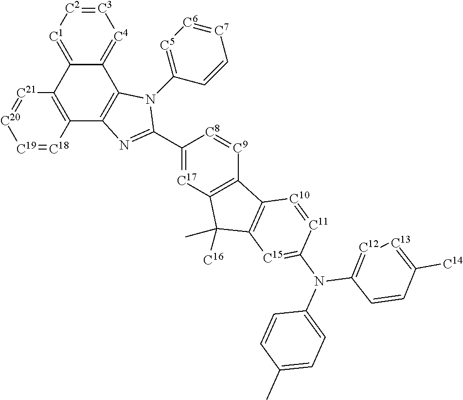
N1(C2=[C5][C6]=[C7]C=C2)C2=C(N=C1C1=[C17]C3=C([C9]=[C8]1)C1=C(C3([C16])C)[C15]=C(N(C3=[C12][C13]=C([C14])C=C3)C3=CC=C(C)C=C3)[C11]=[C10]1)C1=C(C3=[C1][C2]=[C3][C4]=C23)[C21]=[C20][C19]=[C18]1
